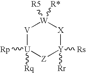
[U]1([Rq])([Rp])[Z][Y]([Rr])([Rs])[X][W]([R*])([R5])[V]1
